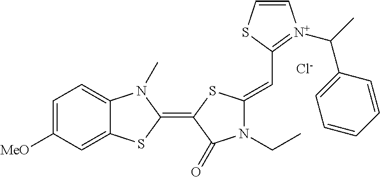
[Cl-].C1=C([MeO])C=C2C(=C1)N(C)C(=C1C(=O)N(CC)C(=CC3=[N+](C(C4=CC=CC=C4)C)C=CS3)S1)S2
